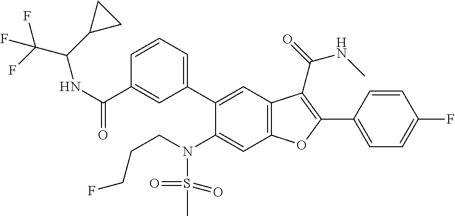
C1=CC=C(C2=CC3=C(C=C2N(S(=O)(=O)C)CCCF)OC(C2=CC=C(F)C=C2)=C3C(=O)NC)C=C1C(NC(C(F)(F)F)C1CC1)=O
